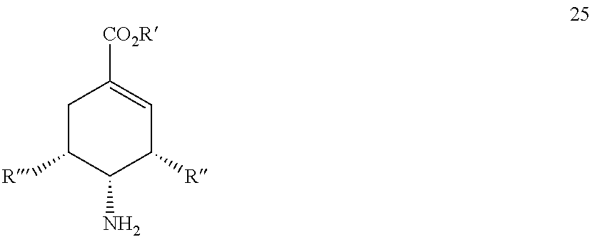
C1C([R])C(N)C([R])C=C1[CO2R]
